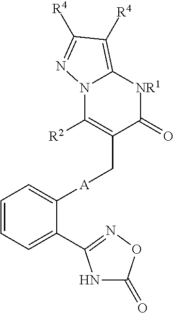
[A](CC1=C([R2])N2C(=C([R4])C([R4])=N2)[NR1]C1=O)C1=CC=CC=C1C1=NOC(=O)N1
